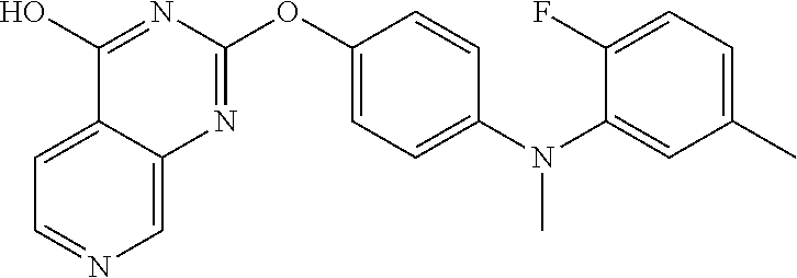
C12=CC=NC=C1N=C(OC1=CC=C(N(C3=CC(C)=CC=C3F)C)C=C1)N=C2O
